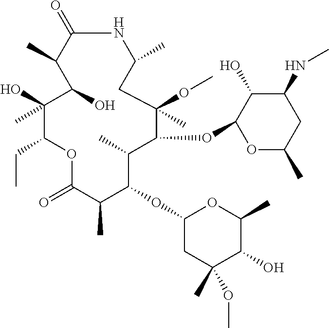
N1C(=O)C(C)C(O)C(O)(C)C(CC)OC(=O)C(C)C(OC2CC(C)(OC)C(O)C(C)O2)C(C)C(OC2OC(C)CC(NC)C2O)C(OC)(C)CC1C
